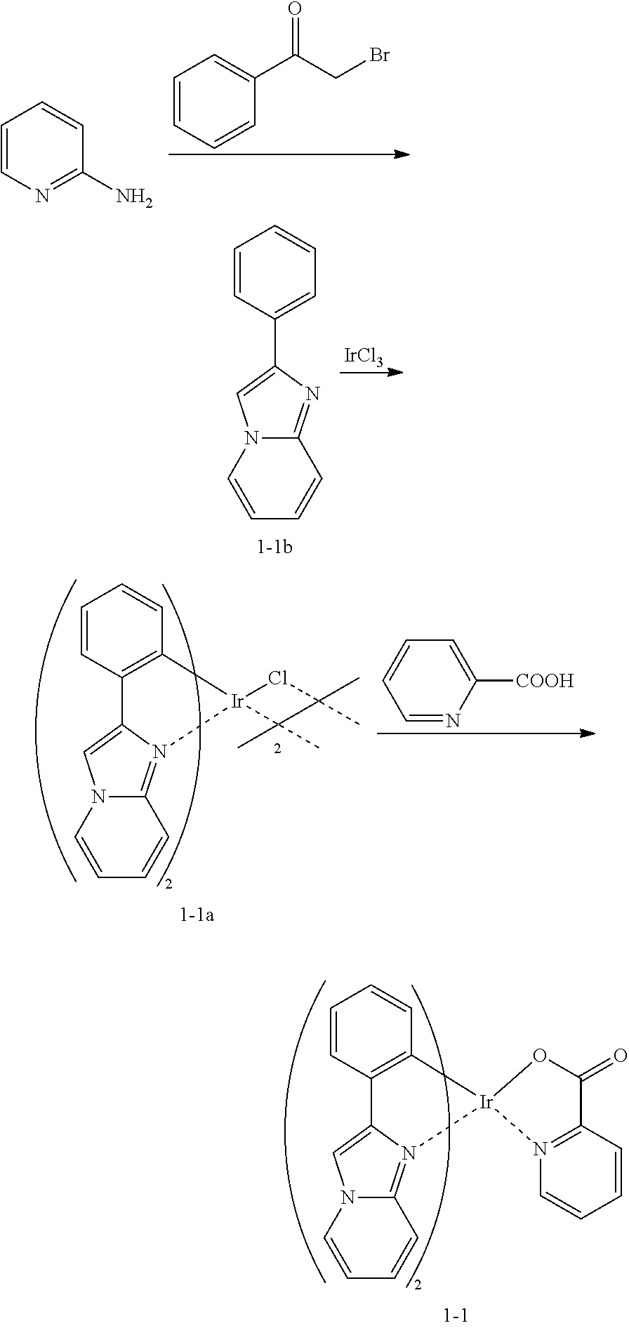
C1=CC=CC(C(CBr)=O)=C1.C1=CN=C(N)C=C1.N12C(=NC(C3=CC=CC=C3)=C1)C=CC=C2.[IrCl3].N12C(=N3C(=C1)C1=C(C=CC=C1)[Ir]31ClC(C)(C)C1(C)C)C=CC=C2.C1=NC([COOH])=CC=C1.N12C(=N3C(=C1)C1=C(C=CC=C1)[Ir]31OC(=O)C3=N1C=CC=C3)C=CC=C2
